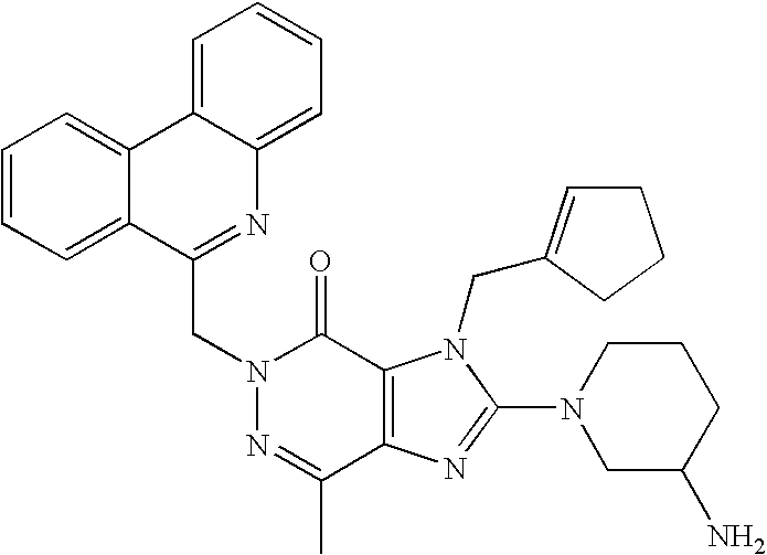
N1=C(C)C2=C(C(=O)N1CC1=NC3=CC=CC=C3C3=CC=CC=C13)N(CC1=CCCC1)C(N1CC(N)CCC1)=N2
